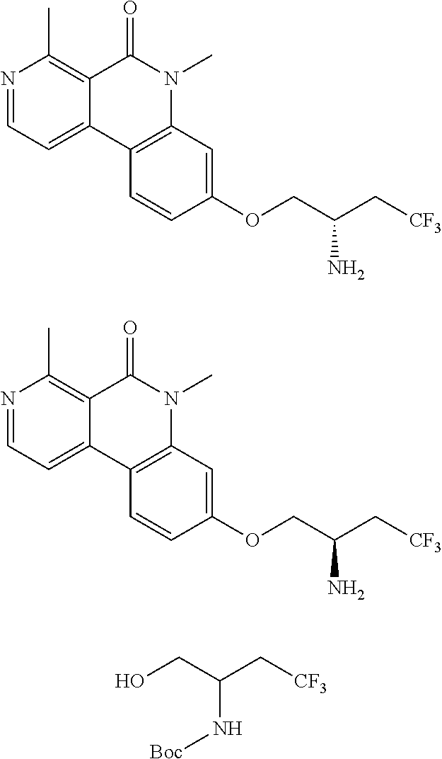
N1=CC=C2C(=C1C)C(=O)N(C)C1=C2C=CC(OCC(C[CF3])N)=C1.N1=CC=C2C(=C1C)C(=O)N(C)C1=C2C=CC(OCC(C[CF3])N)=C1.C(N[Boc])(CO)C[CF3]
